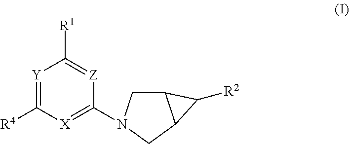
[Y]1=C([R4])[X]=C(N2CC3C(C2)C3[R2])[Z]=C1[R1]
